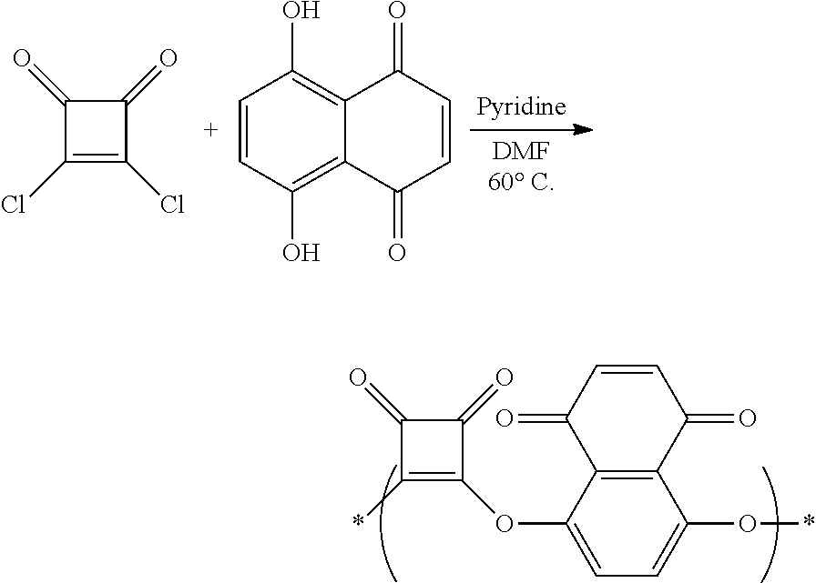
C1(=O)C(=O)C(Cl)=C1Cl.C1=CC(O)=C2C(=C1O)C(=O)C=CC2=O.C1(=O)C(=O)C(*)=C1OC1=CC=C(O*)C2=C1C(=O)C=CC2=O
